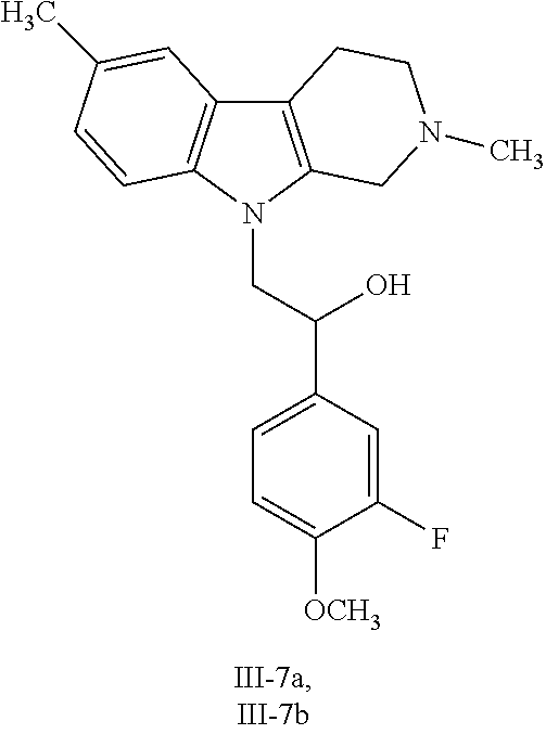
C12=C(N(CC(C3=CC=C([OCH3])C(F)=C3)O)C3=C1C=C(C)C=C3)CN(C)CC2
